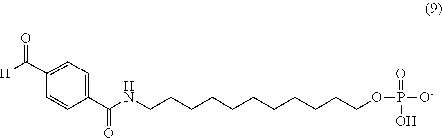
C(NCCCCCCCCCCCOP([O-])(=O)O)(=O)C1=CC=C(C(=O)[H])C=C1
